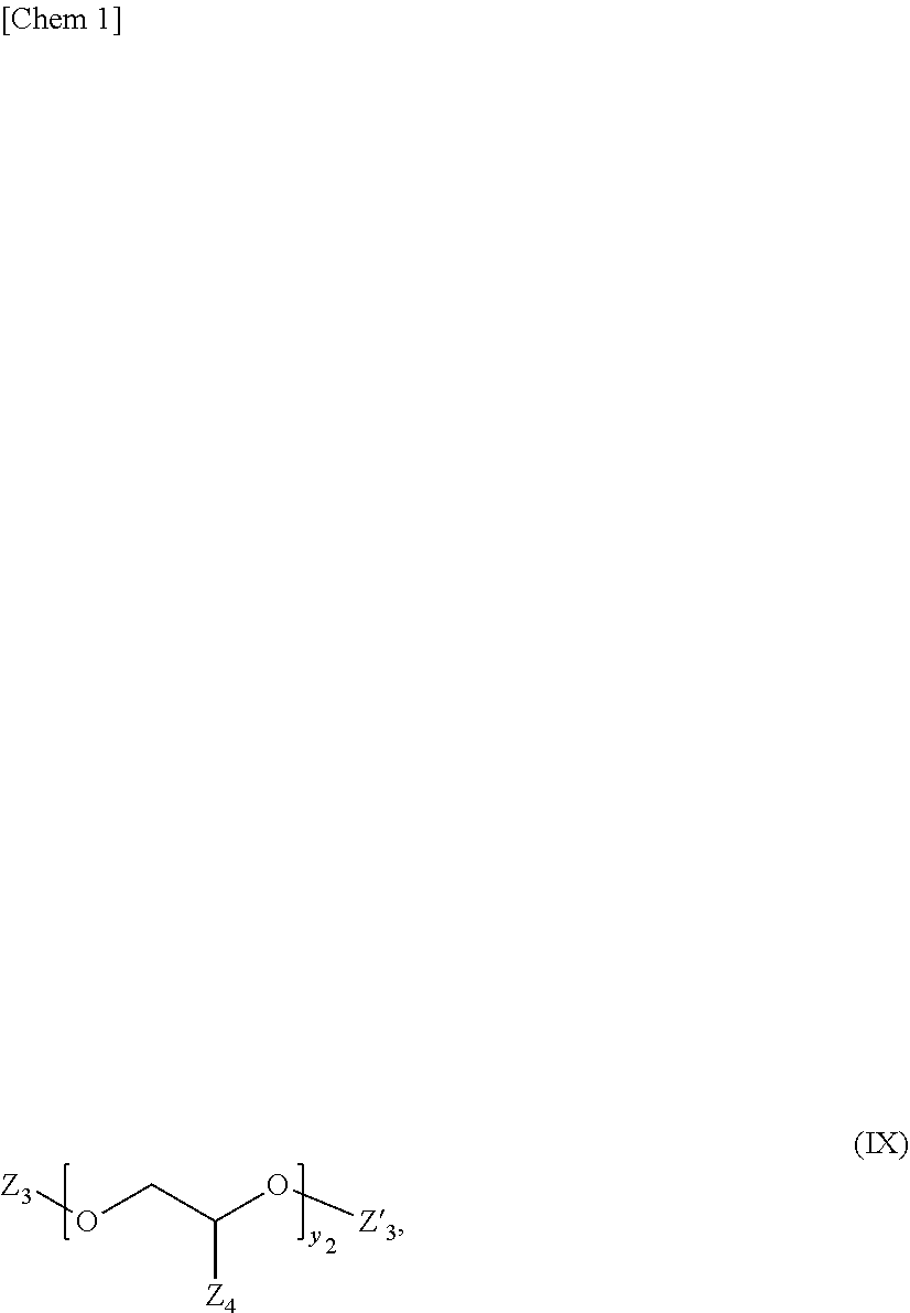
O(CC([Z4])O[Z3])[Z3]
